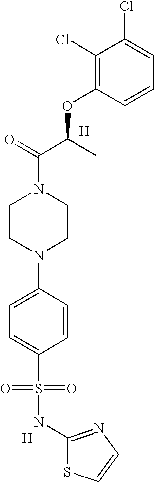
C1=C(N2CCN(C(=O)C(C)OC3=C(Cl)C(Cl)=CC=C3)CC2)C=CC(S(=O)(=O)NC2=NC=CS2)=C1.[H].[H]
